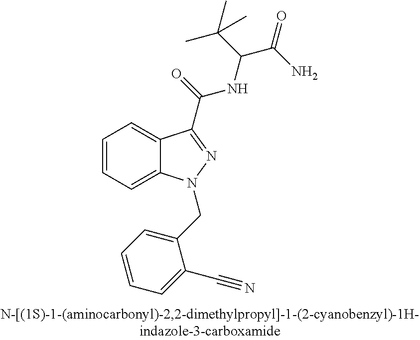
C1=CC=C2C(=C1)C(C(NC(C(C)(C)C)C(=O)N)=O)=NN2CC1=CC=CC=C1C#N
